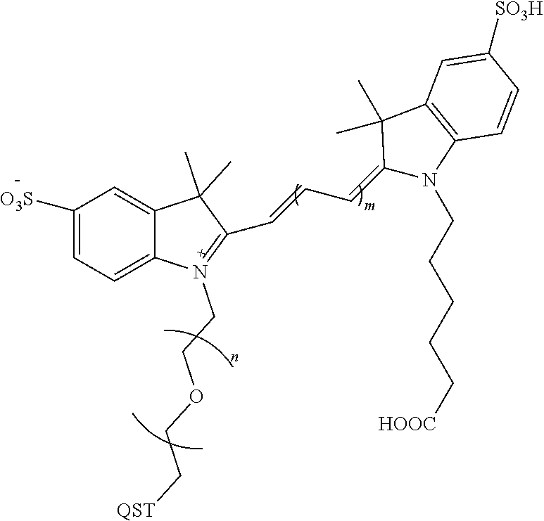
C1(C)(C)C2=CC([O3S])=CC=C2N(CCOCC[QST])=C1C=CC=C1N(CCCCC[HOOC])C2=C(C1(C)C)C=C([SO3H])C=C2
